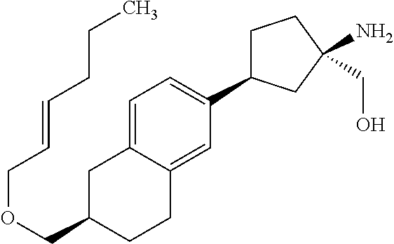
C1=C2C(=CC(C3CCC(CO)(N)C3)=C1)CCC(COCC=CCCC)C2
